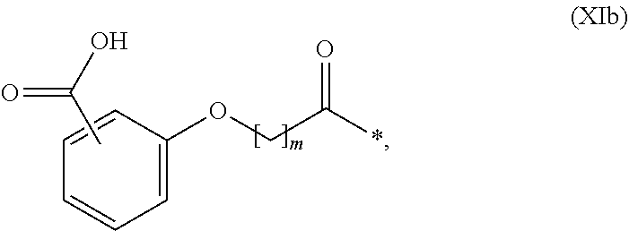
C1=C(OCC(*)=O)C=CC=C1.CC(O)=O
